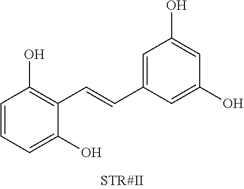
C1=CC=C(O)C(C=CC2=CC(O)=CC(O)=C2)=C1O
